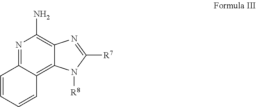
N1=C2C(=C3C(=C1N)N=C([R7])N3[R8])C=CC=C2
